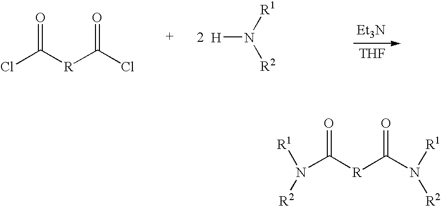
ClC([R]C(Cl)=O)=O.[H]N([R1])[R2].[Et3N].[THF].N(C([R]C(N([R1])[R2])=O)=O)([R1])[R2]
